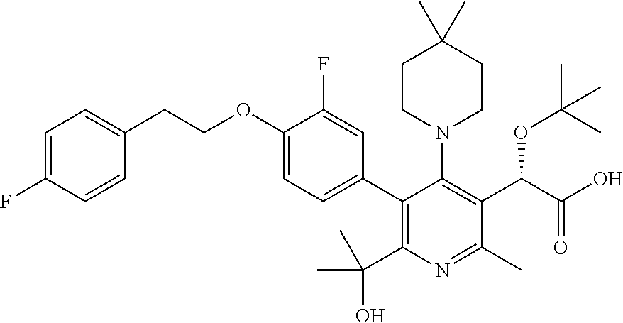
C1CN(C2=C(C(C(O)=O)OC(C)(C)C)C(C)=NC(C(O)(C)C)=C2C2=CC=C(OCCC3=CC=C(F)C=C3)C(F)=C2)CCC1(C)C
